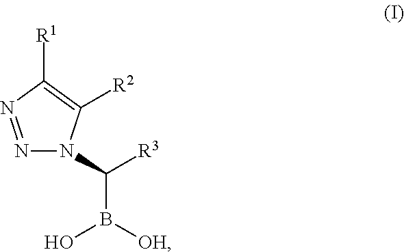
C(B(O)[OH])([R3])N1N=NC([R1])=C1[R2]
